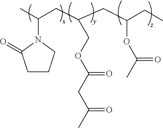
C1CCN(C(C)CC(CC(CC)OC(C)=O)COC(CC(C)=O)=O)C1=O
